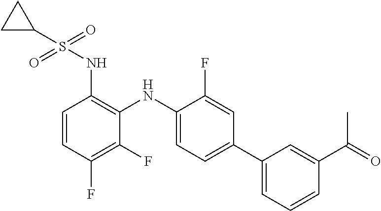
C1(NS(=O)(=O)C2CC2)=C(NC2=CC=C(C3=CC=CC(C(=O)C)=C3)C=C2F)C(F)=C(F)C=C1
